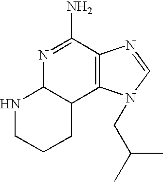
N1=C(N)C2=C(C3C1NCCC3)N(CC(C)C)C=N2
